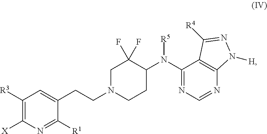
C1([R3])=C([X])N=C([R1])C(CCN2CCC(N([R5])C3=NC=NC4=C3C([R4])=NN4[H])C(F)(F)C2)=C1
